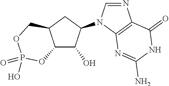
C12C(O)C(N3C4=C(N=C3)C(=O)NC(N)=N4)CC1COP(=O)(O)O2
